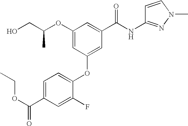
O(C1=CC(OC2=CC=C(C(OCC)=O)C=C2F)=CC(C(NC2=NN(C)C=C2)=O)=C1)C(CO)C
